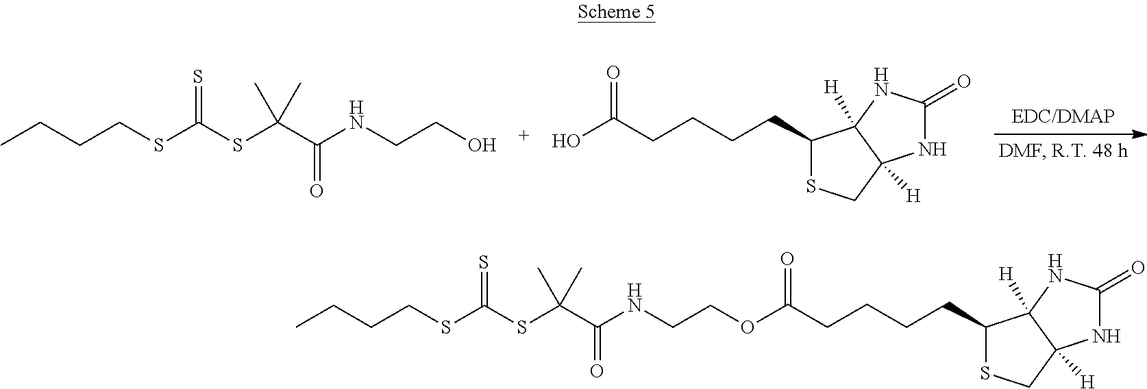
CCCCSC(SC(C)(C(=O)NCCO)C)=S.OC(CCCCC1SCC2([H])C1([H])NC(=O)N2)=O.CCCCSC(SC(C)(C(=O)NCCOC(CCCCC1SCC2([H])C1([H])NC(=O)N2)=O)C)=S
